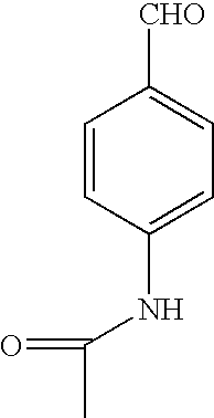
C1=CC(NC(C)=O)=CC=C1[CHO]
